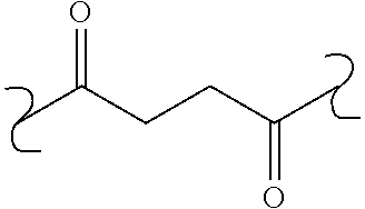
CC(CCC(C)=O)=O
